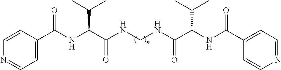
C1=C(C(NC(C(NCNC(C(NC(C2=CC=NC=C2)=O)C(C)C)=O)=O)C(C)C)=O)C=CN=C1
